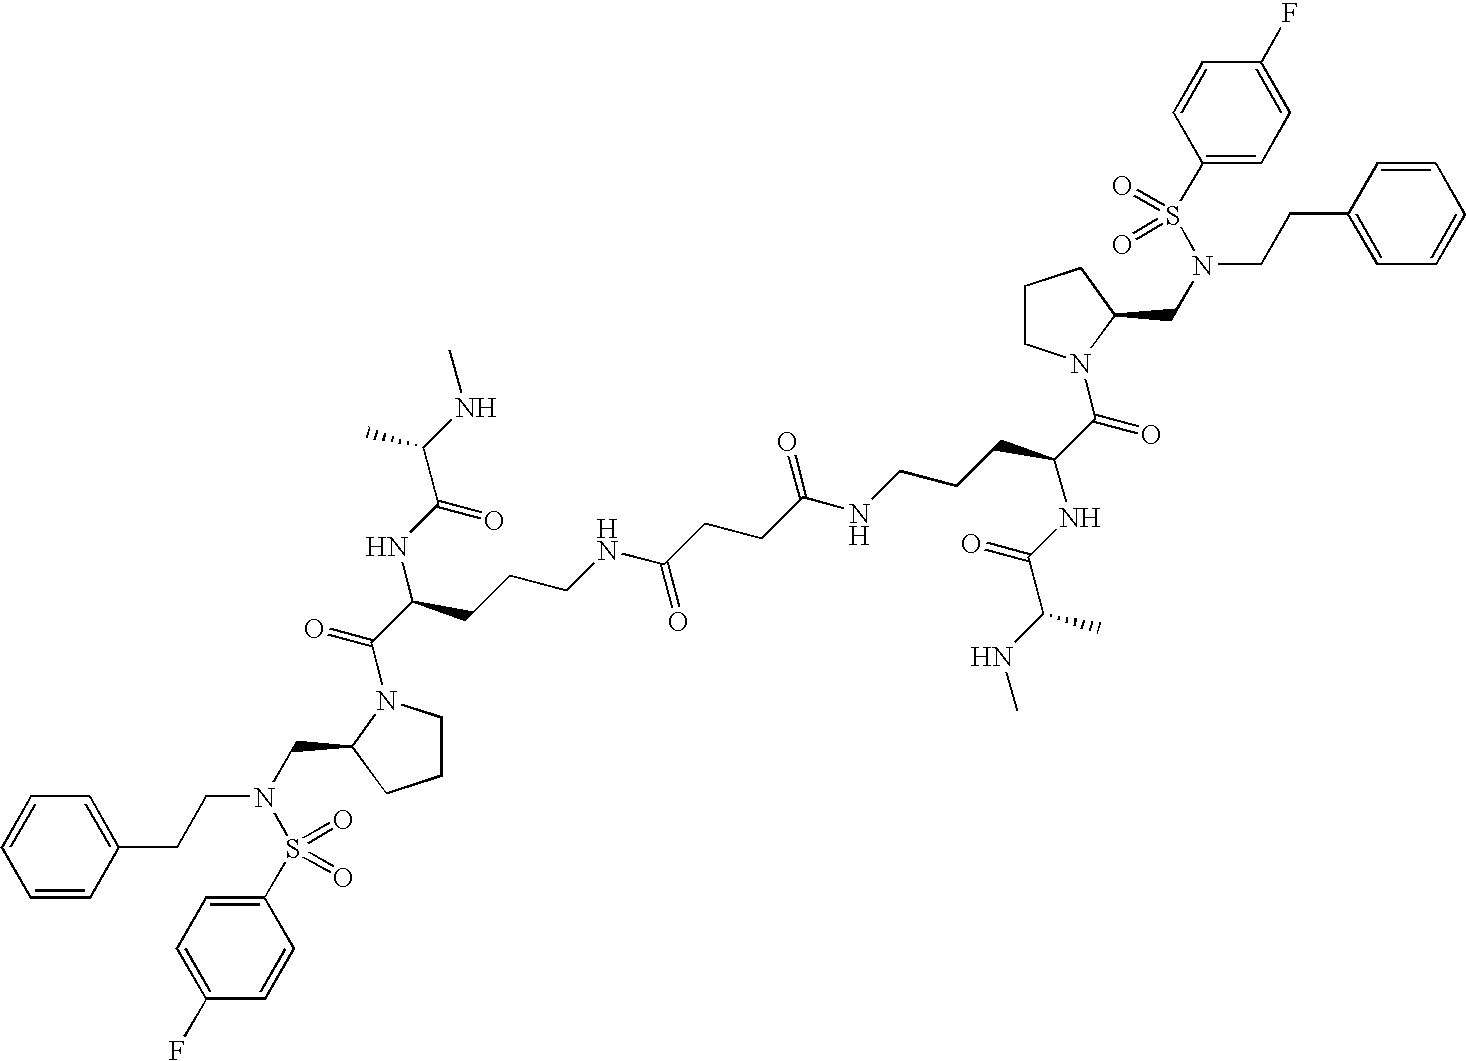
C(C(NC(=O)C(NC)C)CCCNC(CCC(NCCCC(C(=O)N1CCCC1CN(S(=O)(C1=CC=C(F)C=C1)=O)CCC1=CC=CC=C1)NC(=O)C(NC)C)=O)=O)(=O)N1CCCC1CN(CCC1=CC=CC=C1)S(=O)(C1=CC=C(F)C=C1)=O
